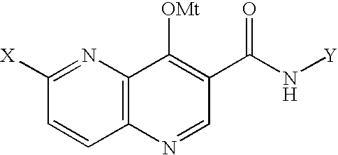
C1([X])=NC2=C(C=C1)N=CC(C(N[Y])=O)=C2[OMt]
